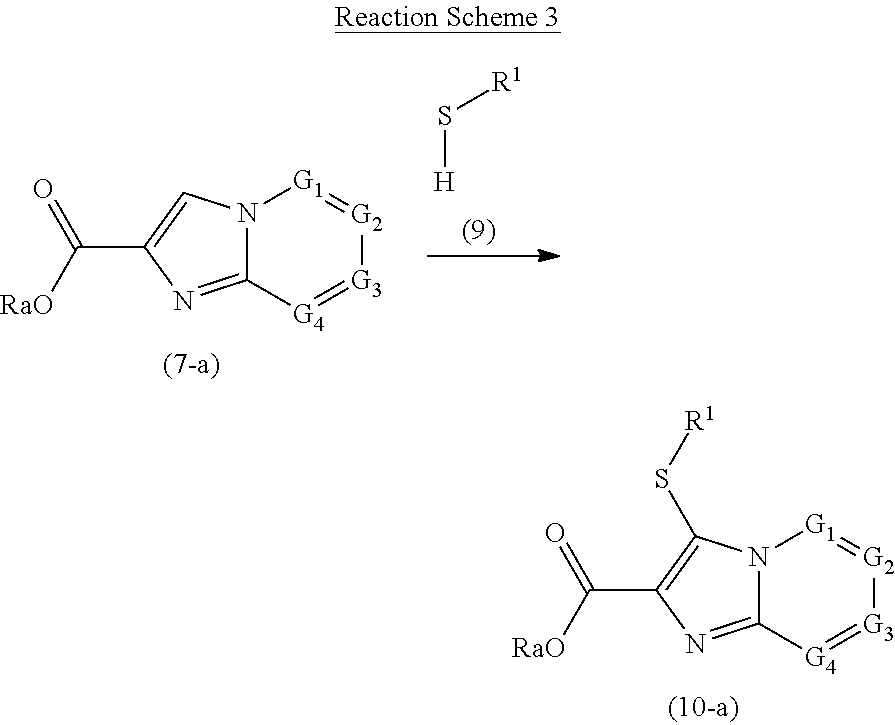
N12C(=NC(C(=O)[RaO])=C1S[R1])[G4]=[G3][G2]=[G1]2.N12C(=NC(C(=O)[RaO])=C1)[G4]=[G3][G2]=[G1]2.S([H])[R1]
